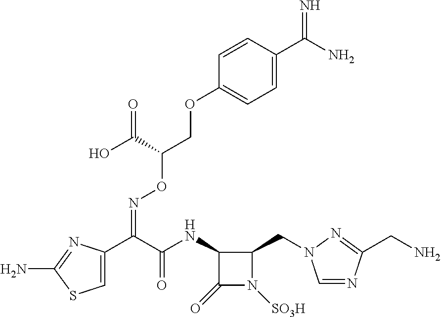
C1(NC(C(C2=CSC(N)=N2)=NOC(C(O)=O)COC2=CC=C(C(N)=N)C=C2)=O)C(=O)N([SO3H])C1CN1C=NC(CN)=N1
